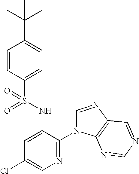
C1=CC(S(=O)(NC2=CC(Cl)=CN=C2N2C=NC3=C2N=CN=C3)=O)=CC=C1C(C)(C)C
